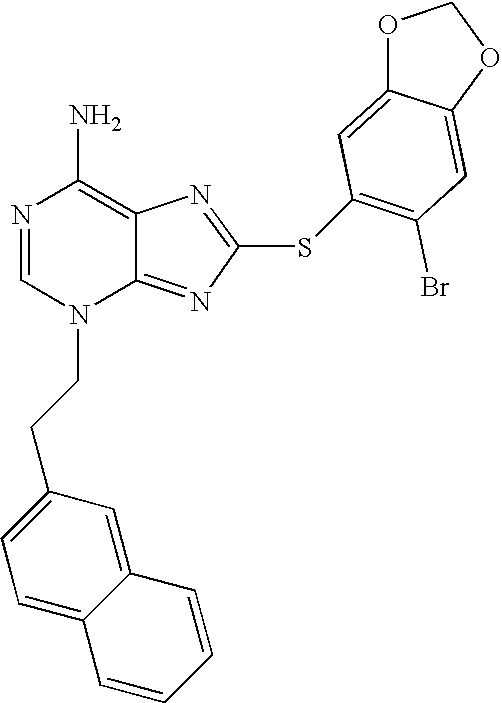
N1=CN(CCC2=CC=C3C(=C2)C=CC=C3)C2=NC(SC3=C(Br)C=C4C(=C3)OCO4)=NC2=C1N
